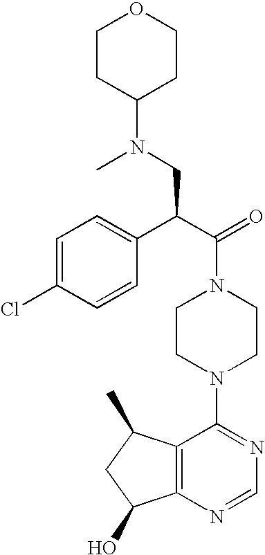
C(N1CCN(C2=NC=NC3=C2C(C)CC3O)CC1)(C(C1=CC=C(Cl)C=C1)CN(C1CCOCC1)C)=O
